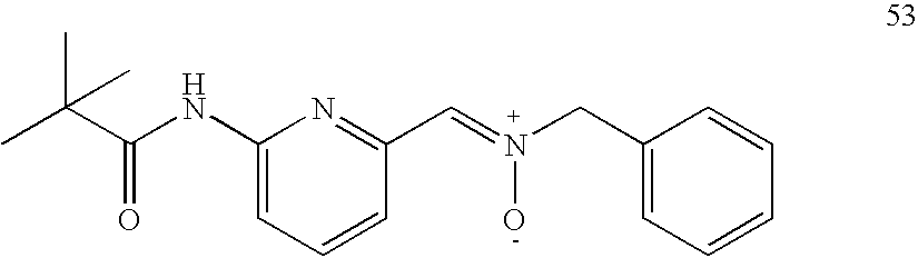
C1(NC(C(C)(C)C)=O)=CC=CC(C=N(CC2=CC=CC=C2)O)=N1
